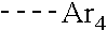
C[Ar4]
